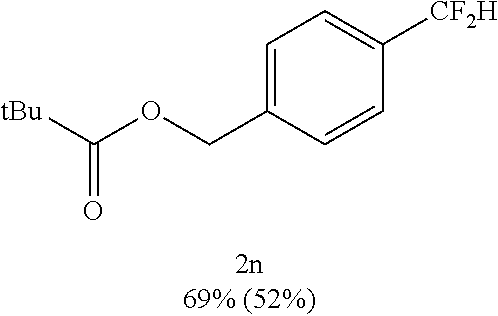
C1=C(COC([tBu])=O)C=CC([CF2H])=C1
